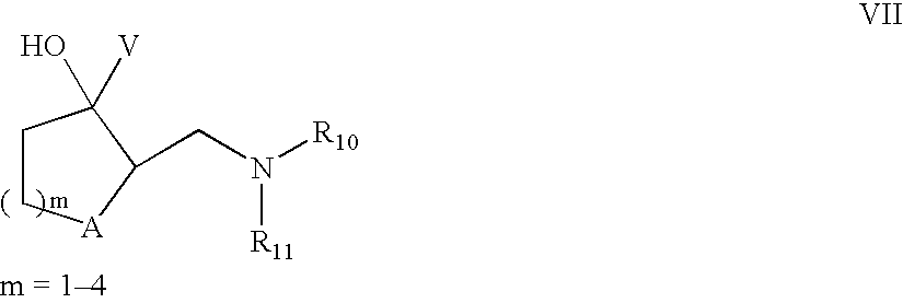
C1C[A]C(CN([R10])[R11])C1([V])O
